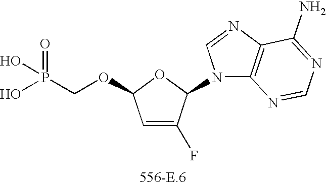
C1=C(F)C(N2C3=C(N=C2)C(N)=NC=N3)OC1OCP(=O)(O)O
